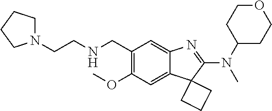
N(CC1=C(OC)C=C2C(=C1)N=C(N(C1CCOCC1)C)C21CCC1)CCN1CCCC1
